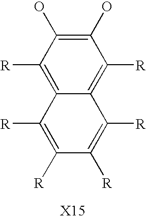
C1([R])=C([R])C2=C([R])C(O)=C(O)C([R])=C2C([R])=C1[R]
